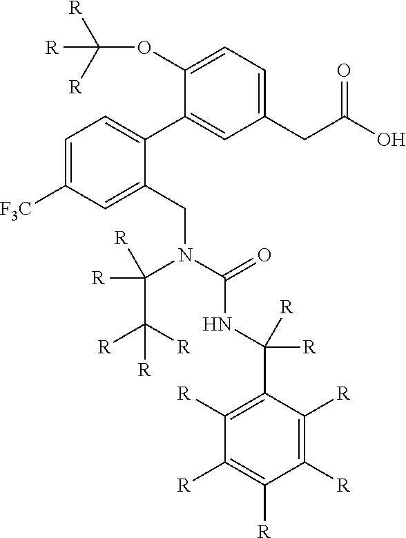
C1(CC(O)=O)=CC=C(OC([R])([R])[R])C(C2=CC=C([F3C])C=C2CN(C(=O)NC(C2=C([R])C([R])=C([R])C([R])=C2[R])([R])[R])C(C([R])([R])[R])([R])[R])=C1
